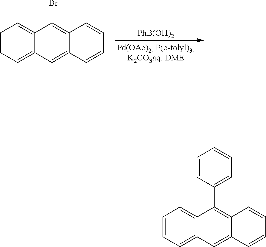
[PhB(OH)2].C1=CC=C2C(=C1)C(Br)=C1C(=C2)C=CC=C1.C1=CC=C2C(=C1)C(C1=CC=CC=C1)=C1C(=C2)C=CC=C1
